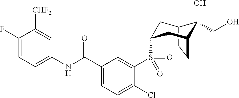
C1(F)=CC=C(NC(C2=CC=C(Cl)C(S(=O)(=O)C3CC4C(O)(CO)C(CC4)C3)=C2)=O)C=C1[CHF2]
